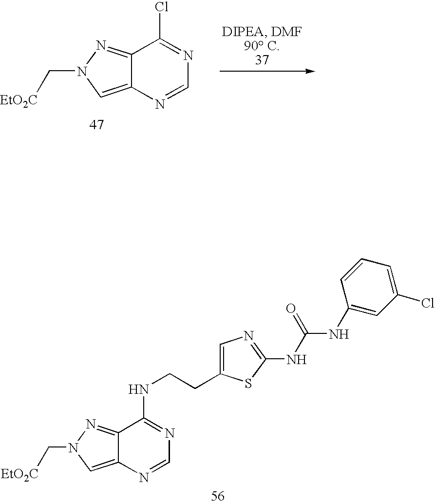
C12=NN(C[EtO2C])C=C1N=CN=C2Cl.C12=NN(C[EtO2C])C=C1N=CN=C2NCCC1=CN=C(NC(NC2=CC(Cl)=CC=C2)=O)S1
